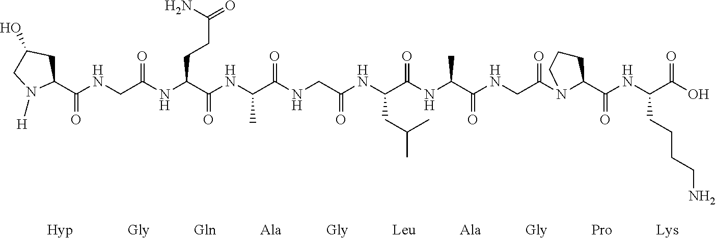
C1(C(NCC(NC(C(NC(C(NCC(NC(C(NC(C(NCC(N2C(C(NC(C(O)=O)CCCCN)=O)CCC2)=O)=O)C)=O)CC(C)C)=O)=O)C)=O)CCC(N)=O)=O)=O)CC(O)CN1[H]
